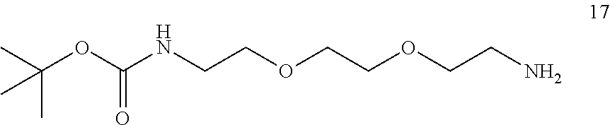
CC(OC(NCCOCCOCCN)=O)(C)C
